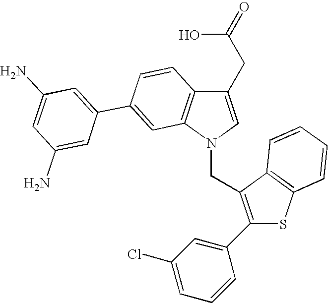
C(N1C=C(CC(=O)O)C2=C1C=C(C1=CC(N)=CC(N)=C1)C=C2)C1=C(C2=CC(Cl)=CC=C2)SC2=C1C=CC=C2
